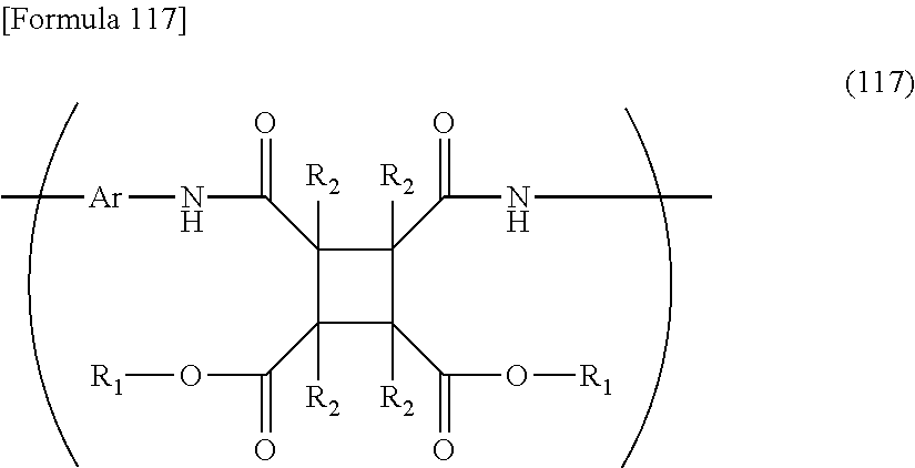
C1(C(O[R1])=O)([R2])C(C(O[R1])=O)([R2])C(C(NC)=O)([R2])C1(C(N[Ar]C)=O)[R2]
